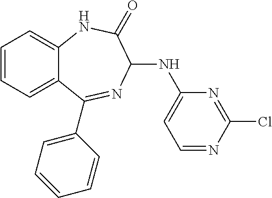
C1=CC=C2C(=C1)NC(=O)C(NC1=CC=NC(Cl)=N1)N=C2C1=CC=CC=C1
